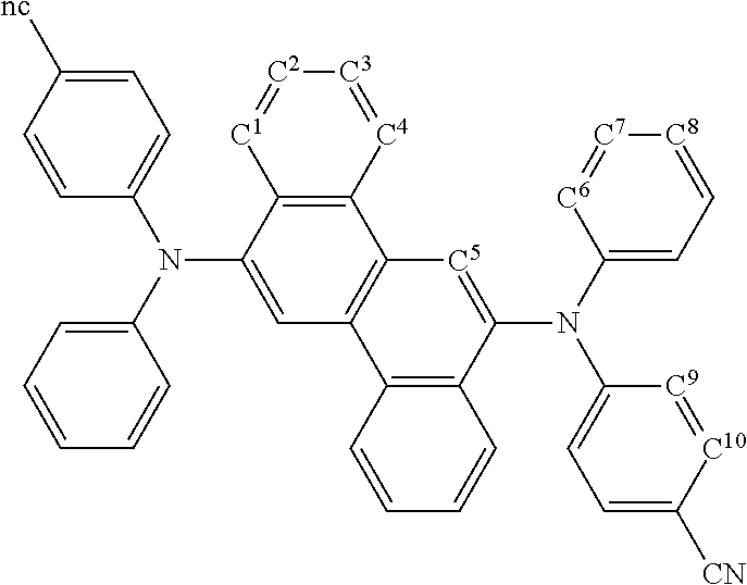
C12=C(C(N(C3=CC=CC=C3)C3=CC=C([nc])C=C3)=CC3=C1[C5]=C(N(C1=CC=[C8][C7]=[C6]1)C1=CC=C([CN])[C10]=[C9]1)C1=C3C=CC=C1)[C1]=[C2][C3]=[C4]2
